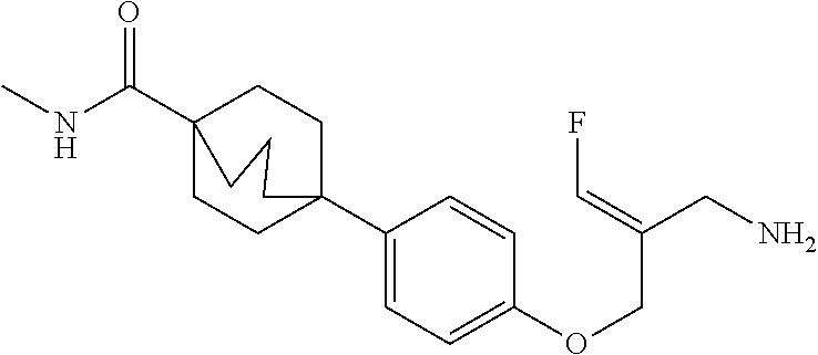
N(C(C12CCC(C3=CC=C(OCC(CN)=CF)C=C3)(CC1)CCC2)=O)C
